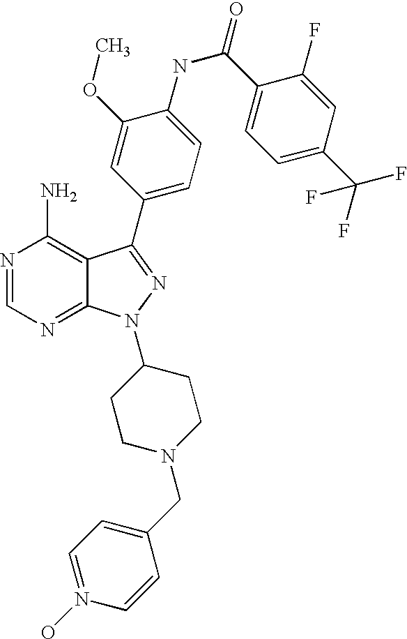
N1=CN=C2C(=C1N)C(C1=CC=C(NC(C3=CC=C(C(F)(F)F)C=C3F)=O)C(OC)=C1)=NN2C1CCN(CC2=CC=N(O)C=C2)CC1
